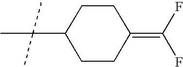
C1CC(=C(F)F)CCC1C(C)(C)C
